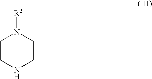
C1CNCCN1[R2]
